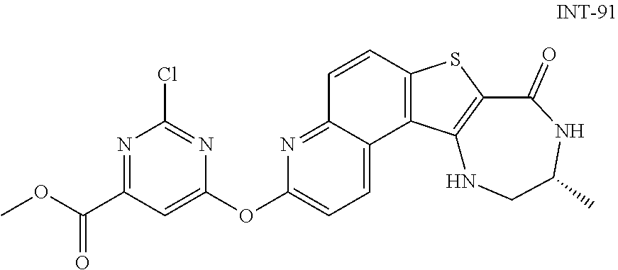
COC(C1=NC(Cl)=NC(OC2=CC=C3C(=N2)C=CC2=C3C3=C(S2)C(=O)NC(C)CN3)=C1)=O
